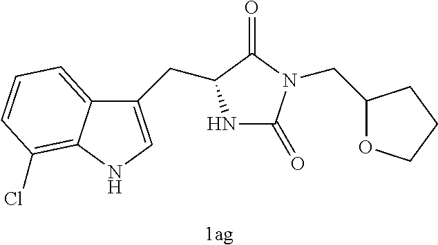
[1ag].N1C(=O)N(CC2OCCC2)C(=O)C1CC1=CNC2=C(Cl)C=CC=C12
